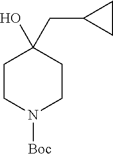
C1CN([Boc])CCC1(O)CC1CC1
